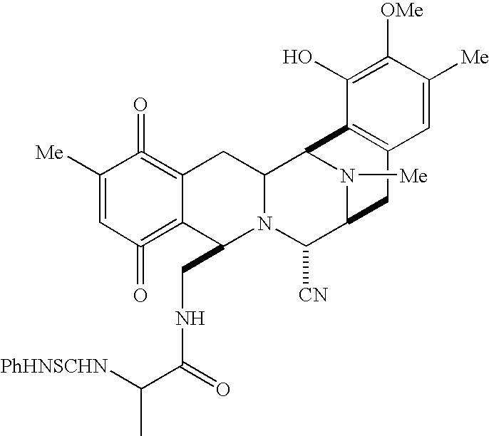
C1([Me])=CC(=O)=C2C(=C1=O)CC1N(C2CNC(=O)C([PhHNSCHN])C)C([CN])C2N([Me])C1C1=C(C2)C=C([Me])C([OMe])=C1O
